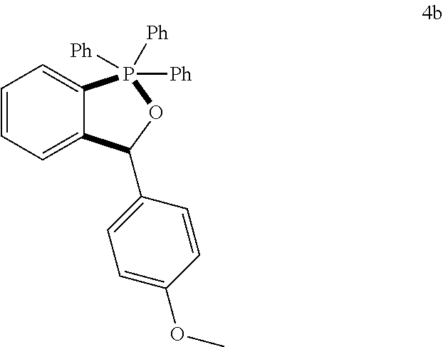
C12=CC=CC=C1P([Ph])([Ph])([Ph])OC2C1=CC=C(OC)C=C1
